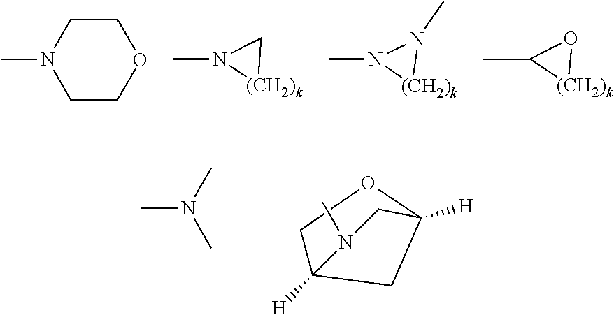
C1COCCN1C.N1(C)[(CH2)k]C1.N1(C)[(CH2)k]N1C.C1(C)[(CH2)k]O1.CN(C)C.C12([H])OCC([H])(N(C)C1)C2
